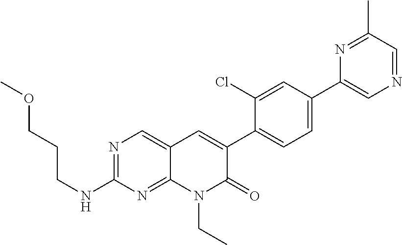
N1=C(C)C=NC=C1C1=CC=C(C2=CC3=CN=C(NCCCOC)N=C3N(CC)C2=O)C(Cl)=C1
